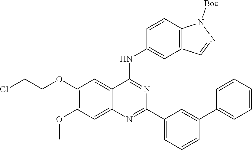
C1(C2=CC(C3=NC4=CC(OC)=C(OCCCl)C=C4C(NC4=CC5=C(C=C4)N([Boc])N=C5)=N3)=CC=C2)=CC=CC=C1
